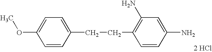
C1(CCC2=C(N)C=C(N)C=C2)=CC=C(OC)C=C1.[2 HCl]
